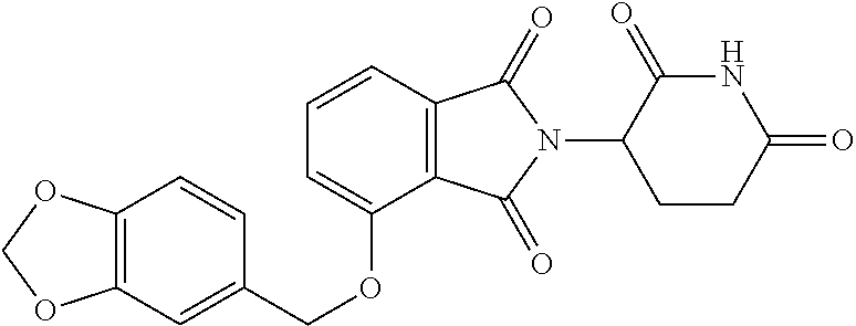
C1=CC2=C(C(OCC3=CC4=C(C=C3)OCO4)=C1)C(=O)N(C1CCC(=O)NC1=O)C2=O
